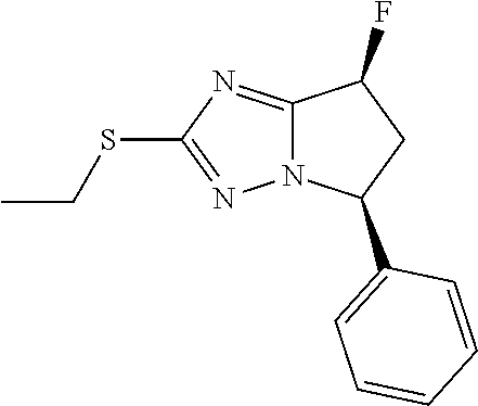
C12=NC(SCC)=NN1C(C1=CC=CC=C1)CC2F
